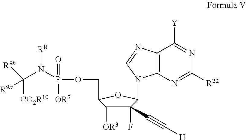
C1(F)(C#C[H])C([OR3])C(COP(N(C([R9b])([CO2R10])[R9a])[R8])(=O)[OR7])OC1N1C2=C(C([Y])=NC([R22])=N2)N=C1
